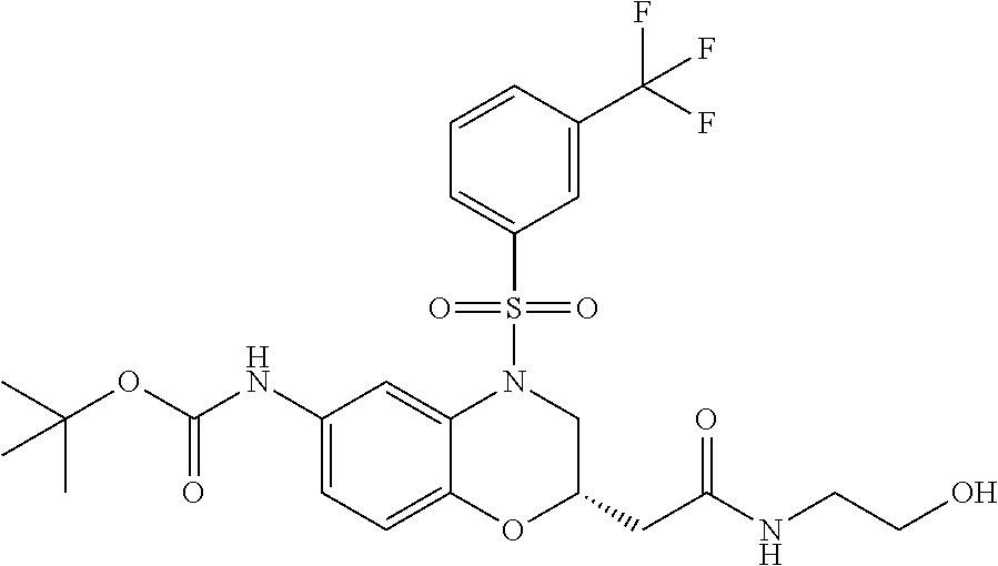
C1(NC(OC(C)(C)C)=O)=CC=C2C(=C1)N(S(C1=CC=CC(C(F)(F)F)=C1)(=O)=O)CC(CC(=O)NCCO)O2
